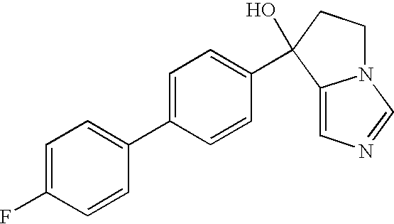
C1(C2=CC=C(C3(O)C4=CN=CN4CC3)C=C2)=CC=C(F)C=C1
